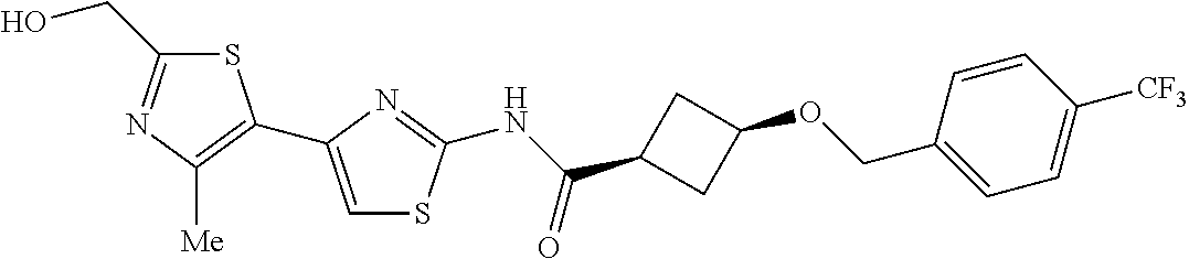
S1C(CO)=NC([Me])=C1C1=CSC(NC(=O)C2CC(OCC3=CC=C([CF3])C=C3)C2)=N1
